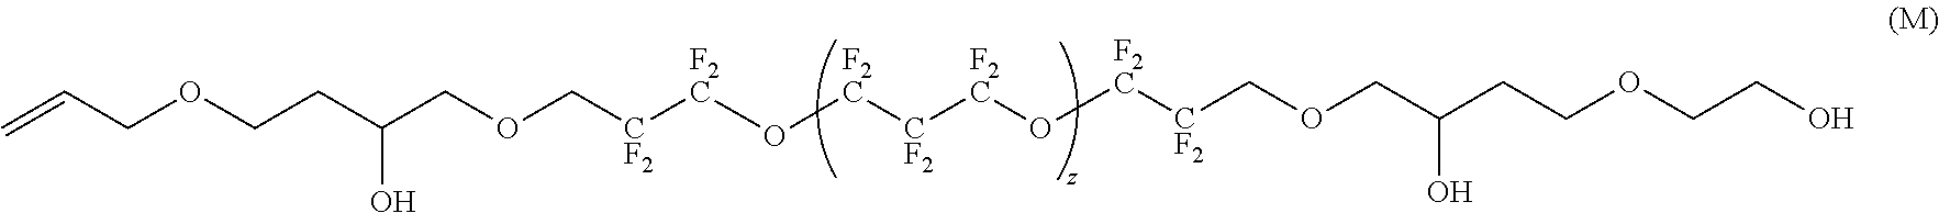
C=CCOCCC(COC[CF2][F2C]O[F2C][CF2][F2C]O[F2C][CF2]COCC(CCOCCO)O)O
